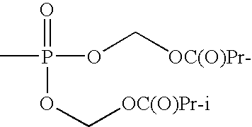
CP(OC[OC(O)Pr-])(=O)OC[OC(O)Pr-i]
